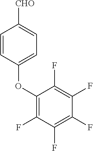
C1(OC2=CC=C([CHO])C=C2)=C(F)C(F)=C(F)C(F)=C1F
